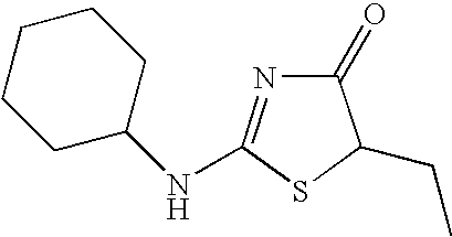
C1(=O)N=C(NC2CCCCC2)SC1CC
